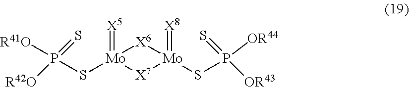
[R41O]P(S[Mo]1(=[X5])[X7][Mo](SP([OR43])(=S)[OR44])(=[X8])[X6]1)(=S)[R42O]
